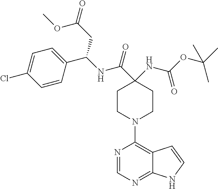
C1=CC(C(NC(C2(NC(OC(C)(C)C)=O)CCN(C3=C4C(=NC=N3)NC=C4)CC2)=O)CC(=O)OC)=CC=C1Cl
